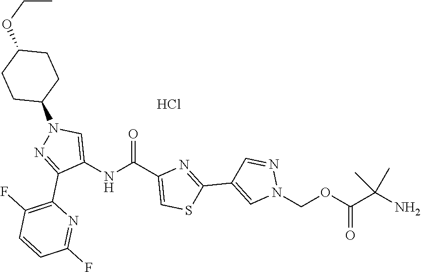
Cl.NC(C(OCN1C=C(C2=NC(C(=O)NC3=CN(C4CCC(OCC)CC4)N=C3C3=C(F)C=CC(F)=N3)=CS2)C=N1)=O)(C)C
